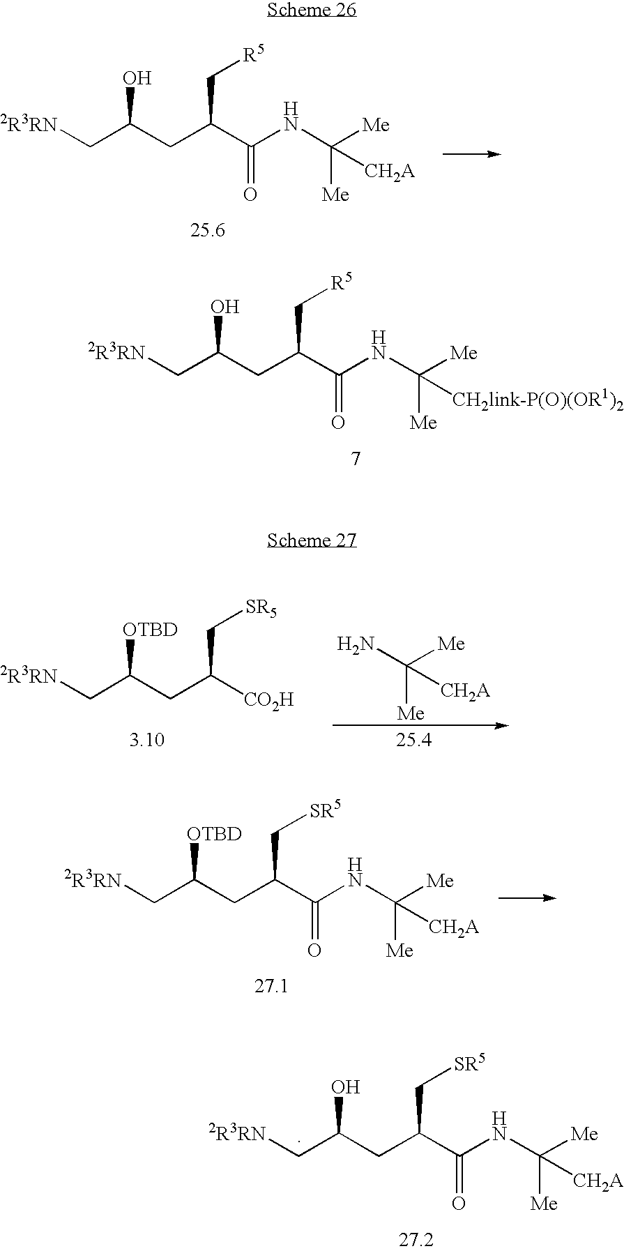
[2R3RN]CC(CC(C(NC([Me])([Me])[CH2A])=O)C[R5])O.[2R3RN]CC(CC(C(NC([Me])([Me])[CH2link-P(O)(OR1)2])=O)C[R5])O.[Me]C(N)([Me])[CH2A].[2R3RN]CC(CC([CO2H])C[SR5])[OTBD].[2R3RN]CC(CC(C(NC([Me])([Me])[CH2A])=O)C[SR5])[OTBD].[2R3RN]CC(CC(C(NC([Me])([Me])[CH2A])=O)C[SR5])O
